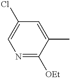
N1=C([OEt])C(C)=CC(Cl)=C1
